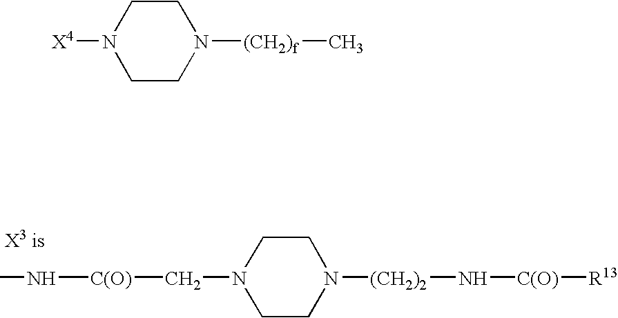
CN[C(O)]CN1CCN([(CH2)2]N[C(O)][R13])CC1.N1([X4])CCN([(CH2)f]C)CC1
